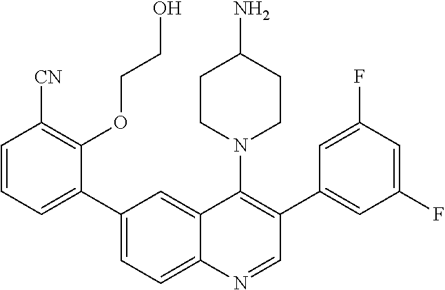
C1(C2=CC=CC([CN])=C2OCCO)=CC=C2C(=C1)C(N1CCC(N)CC1)=C(C1=CC(F)=CC(F)=C1)C=N2
